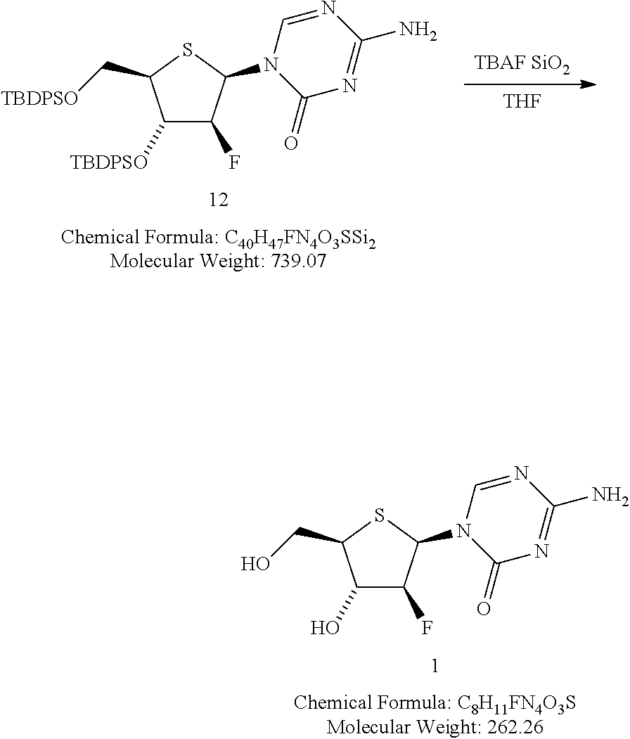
C1(O)C(F)C(N2C(=O)N=C(N)N=C2)SC1CO.[THF].[TBAF SiO2].C1([TBDPSO])C(F)C(N2C(=O)N=C(N)N=C2)SC1C[TBDPSO]
